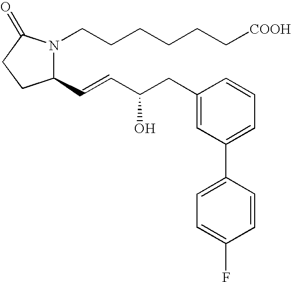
N1(CCCCCC[COOH])C(C=CC(CC2=CC(C3=CC=C(F)C=C3)=CC=C2)O)CCC1=O
